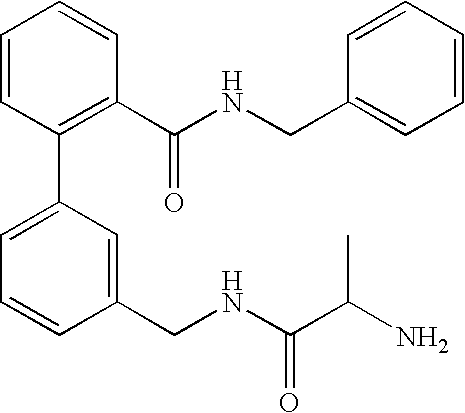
C1=CC(CNC(C(N)C)=O)=CC(C2=C(C(NCC3=CC=CC=C3)=O)C=CC=C2)=C1
